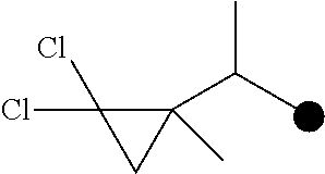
C1(C(C)C)(C)C(Cl)(Cl)C1
